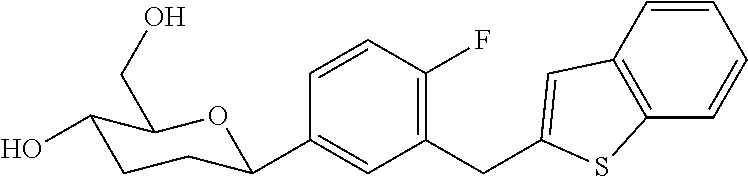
C1=CC(F)=C(CC2=CC3=C(C=CC=C3)S2)C=C1C1CCC(O)C(CO)O1
